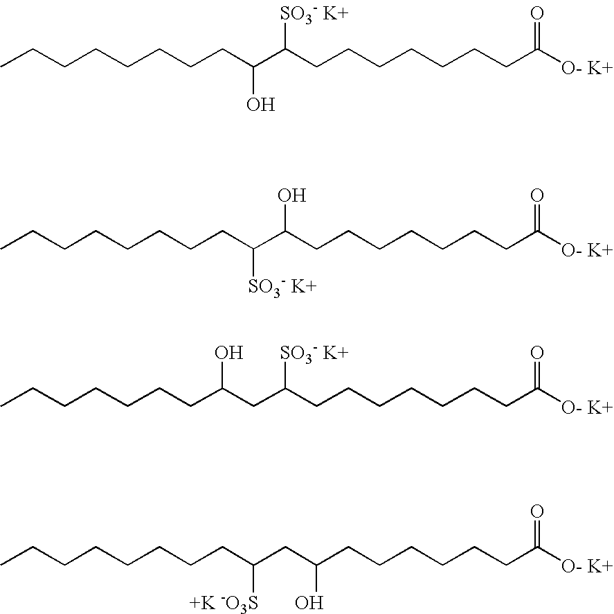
CCCCCCCCC(C(CCCCCCCC([O- K+])=O)[SO3- K+])O.CCCCCCCCC(C(CCCCCCCC([O- K+])=O)O)[SO3- K+].CCCCCCCC(CC(CCCCCCCC([O- K+])=O)[SO3- K+])O.CCCCCCCCC(CC(CCCCCCC([O- K+])=O)O)[+K -O3S]
